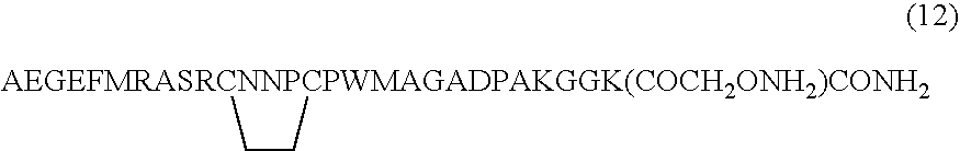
[AEGEFMRASRCNNPCPWMAGADPAKGGK(COCH2ONH2)CONH2]1CC1
